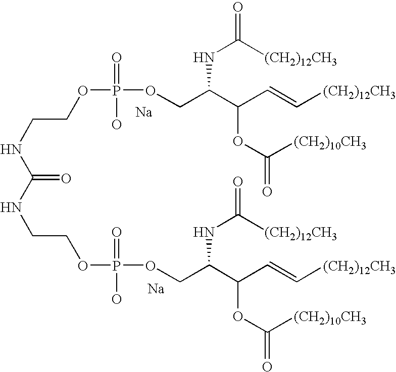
[Na].[Na].N(CCOP(OCC(C(C=C[(CH2)12CH3])OC([(CH2)10CH3])=O)NC(=O)[(CH2)12CH3])(=O)O)C(=O)NCCOP(O)(=O)OCC(C(C=C[(CH2)12CH3])OC(=O)[(CH2)10CH3])NC(=O)[(CH2)12CH3]
